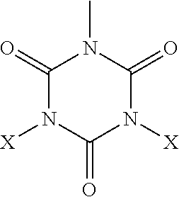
C1(=O)N([X])C(=O)N([X])C(=O)N1C
